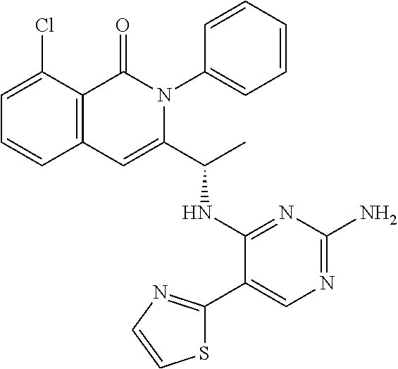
C1(Cl)=CC=CC2=C1C(=O)N(C1=CC=CC=C1)C(C(C)NC1=NC(N)=NC=C1C1=NC=CS1)=C2
